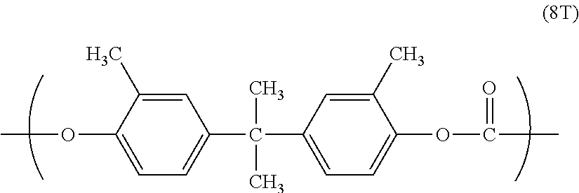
C1=C(C)C(OC)=CC=C1C(C)(C)C1=CC=C(OC(C)=O)C(C)=C1
